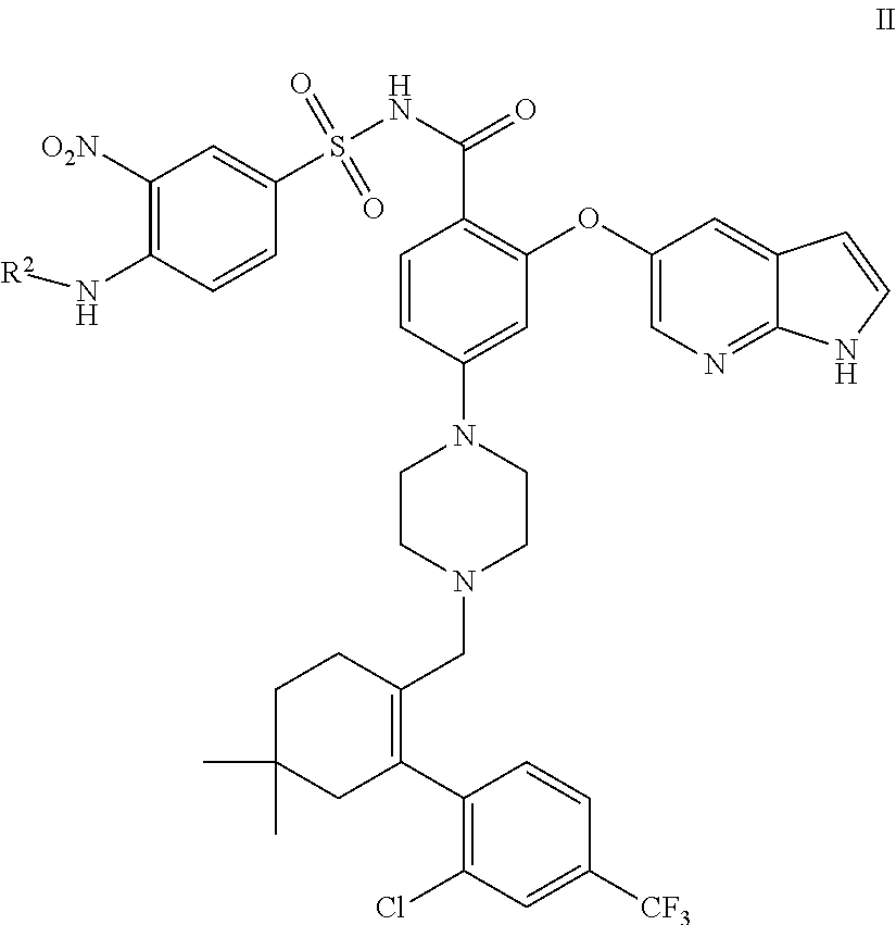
C1=CC(N2CCN(CC3=C(C4=C(Cl)C=C([CF3])C=C4)CC(C)(C)CC3)CC2)=CC(OC2=CN=C3C(=C2)C=CN3)=C1C(=O)NS(C1=CC([O2N])=C(N[R2])C=C1)(=O)=O
